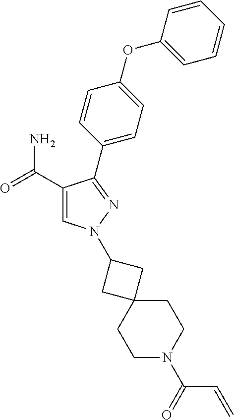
C1(C(=O)N)=CN(C2CC3(C2)CCN(C(=O)C=C)CC3)N=C1C1=CC=C(OC2=CC=CC=C2)C=C1
